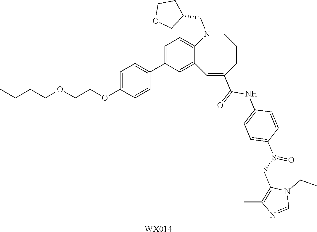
[WX014].CCCCOCCOC1=CC=C(C2=CC=C3C(=C2)C=C(C(=O)NC2=CC=C(S(CC4=C(C)N=CN4CC)=O)C=C2)CCCN3CC2CCOC2)C=C1
